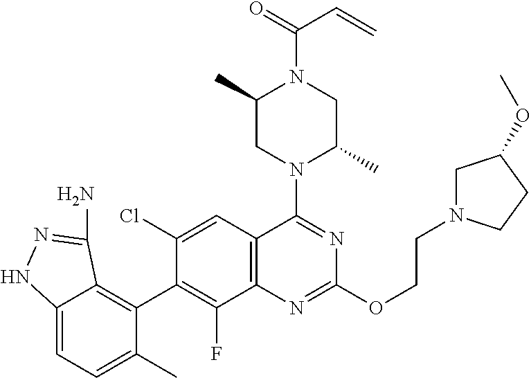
C12=CC=C(C)C(C3=C(F)C4=C(C=C3Cl)C(N3C(C)CN(C(=O)C=C)C(C)C3)=NC(OCCN3CC(OC)CC3)=N4)=C1C(N)=NN2
